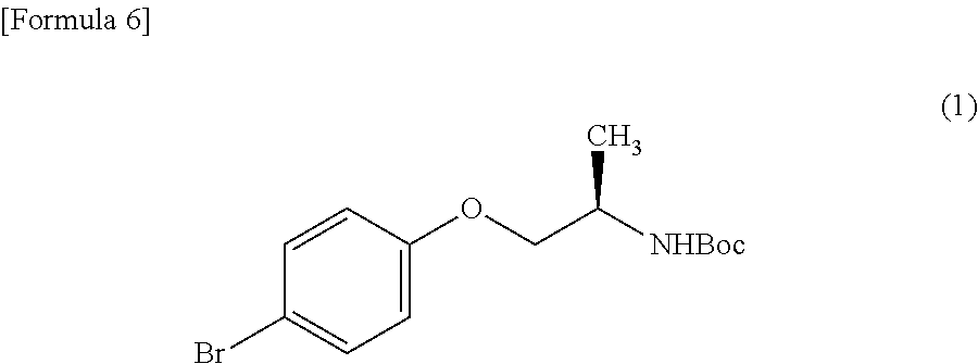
C1=CC(OCC([NHBoc])C)=CC=C1Br
